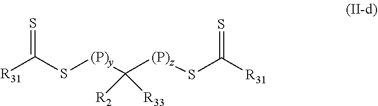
C(S[(P)y]C([(P)z]SC([R31])=S)([R2])[R33])([R31])=S
